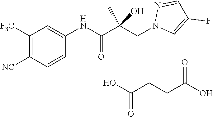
C1([NC])=C([F3C])C=C(NC(C(CN2C=C(F)C=N2)(C)O)=O)C=C1.OC(CCC(O)=O)=O
